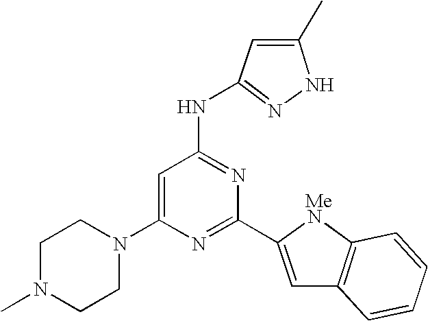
C1N(C)CCN(C2=CC(NC3=NNC(C)=C3)=NC(C3=CC4=C(N3)C=CC=C4)=N2)C1
